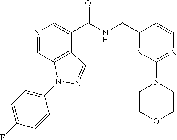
N1=CC2=C(C(C(NCC3=NC(N4CCOCC4)=NC=C3)=O)=C1)C=NN2C1=CC=C(F)C=C1
